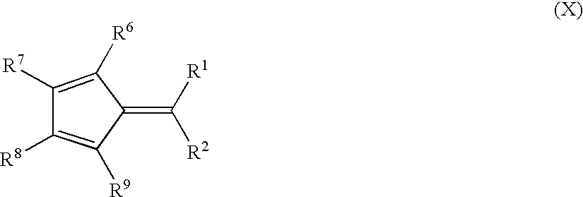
C1([R6])=C([R7])C([R8])=C([R9])C1=C([R1])[R2]
